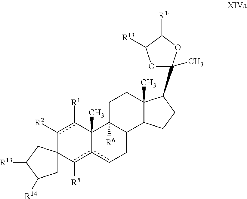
C1C2(CC([R13])C1[R14])c([R2])c([R1])C1(C)c(c2[R5])cCC2C1([R6])CCC1(C)C2CCC1C1(C)OC([R13])C([R14])O1
